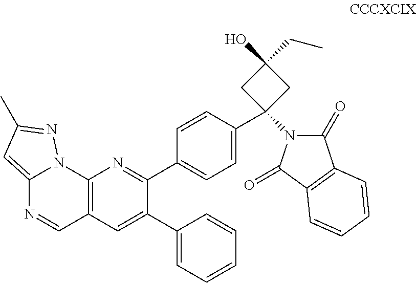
C12=CC(C)=NN1C1=C(C=N2)C=C(C2=CC=CC=C2)C(C2=CC=C(C3(N4C(=O)C5=C(C4=O)C=CC=C5)CC(CC)(O)C3)C=C2)=N1
